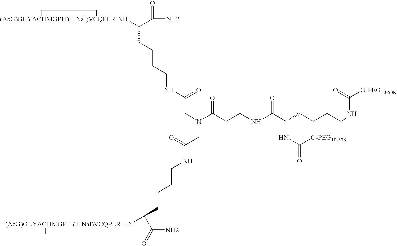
NC(=O)C([(AcG)GLYACHMGPIT(1-Nal)VCQPLR-NH])CCCCNC(=O)CN(CC(=O)NCCCCC(C(N)=O)[(AcG)GLYACHMGPIT(1-Nal)VCQPLR-HN])C(CCNC(=O)C(NC([O-PEG10-50K])=O)CCCCNC(=O)[O-PEG10-50K])=O
